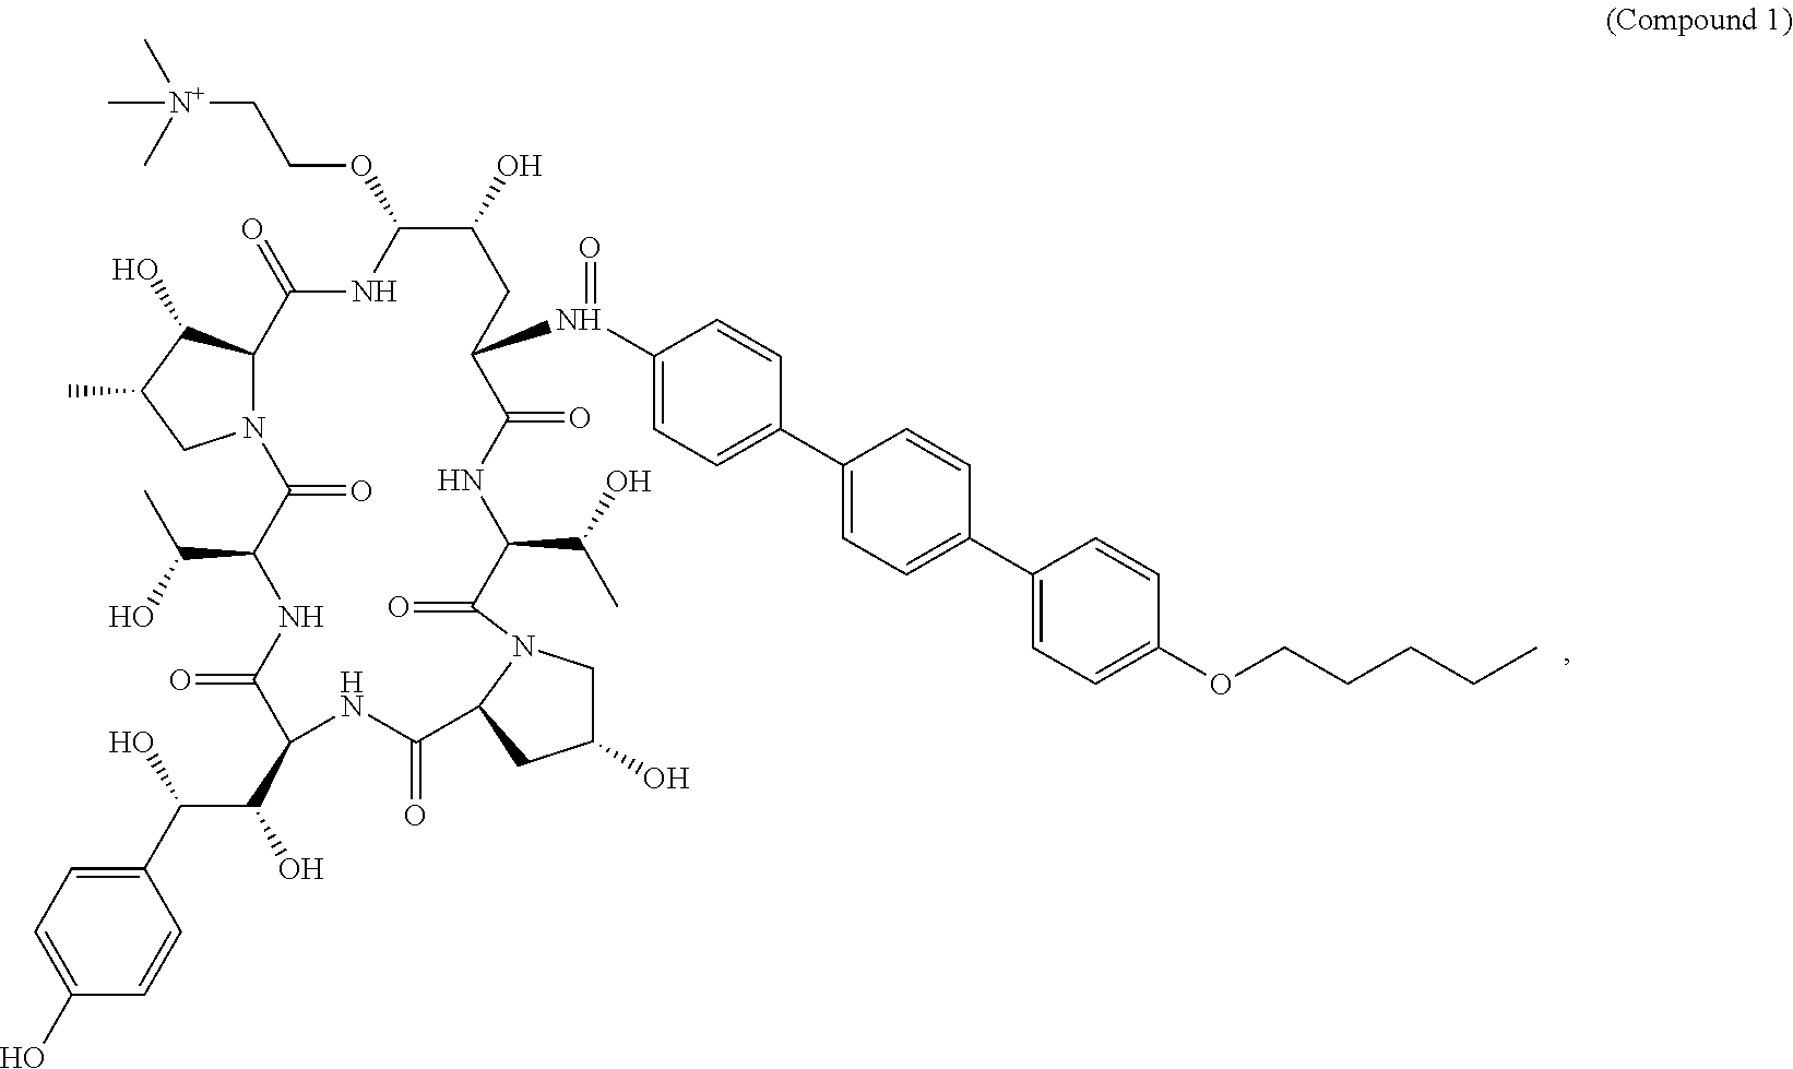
C1(C(O)C(C2NC(=O)C3N(C(=O)C(C(C)O)NC(=O)C(N(=O)C4=CC=C(C5=CC=C(C6=CC=C(OCCCCC)C=C6)C=C5)C=C4)CC(O)C(OCC[N+](C)(C)C)NC(=O)C4N(C(=O)C(C(O)C)NC2=O)CC(C)C4O)CC(O)C3)O)=CC=C(O)C=C1
